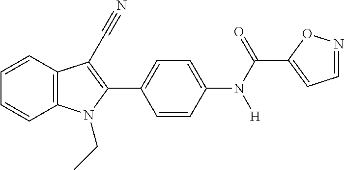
C1=CC=CC2=C1N(CC)C(C1=CC=C(N([H])C(C3=CC=NO3)=O)C=C1)=C2C#N
